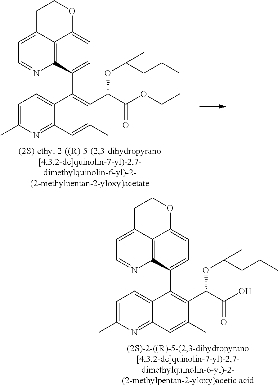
C12=C3C(C4=C(C(C(O)=O)OC(CCC)(C)C)C(C)=CC5=NC(C)=CC=C45)=CC=C1OCCC2=CC=N3.C12=C3C(C4=C(C(C(OCC)=O)OC(CCC)(C)C)C(C)=CC5=NC(C)=CC=C45)=CC=C1OCCC2=CC=N3
